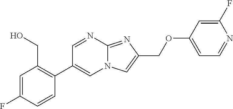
C1=C(F)C=CC(C2=CN3C(=NC(COC4=CC=NC(F)=C4)=C3)N=C2)=C1CO
